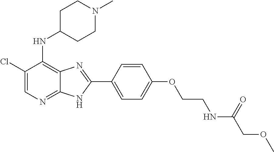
C1(Cl)=CN=C2C(=C1NC1CCN(C)CC1)N=C(C1=CC=C(OCCNC(COC)=O)C=C1)N2
